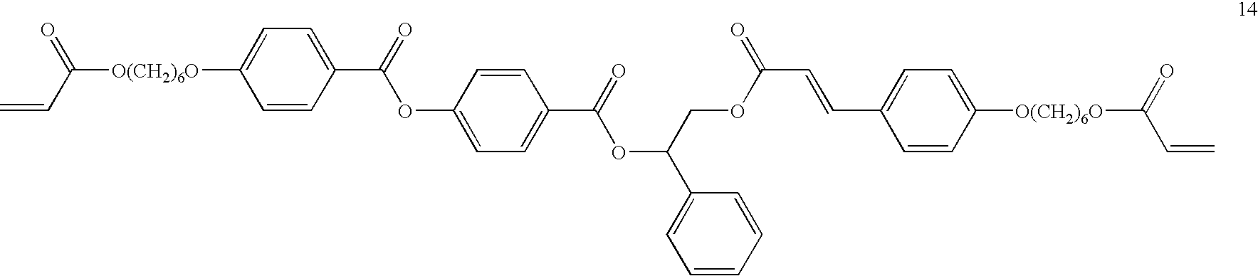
C=CC([O(CH2)6O]C1=CC=C(C(=O)OC2=CC=C(C(=O)OC(C3=CC=CC=C3)COC(=O)C=CC3=CC=C([O(CH2)6O]C(=O)C=C)C=C3)C=C2)C=C1)=O
